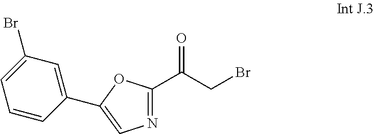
C(CBr)(C1=NC=C(C2=CC(Br)=CC=C2)O1)=O
